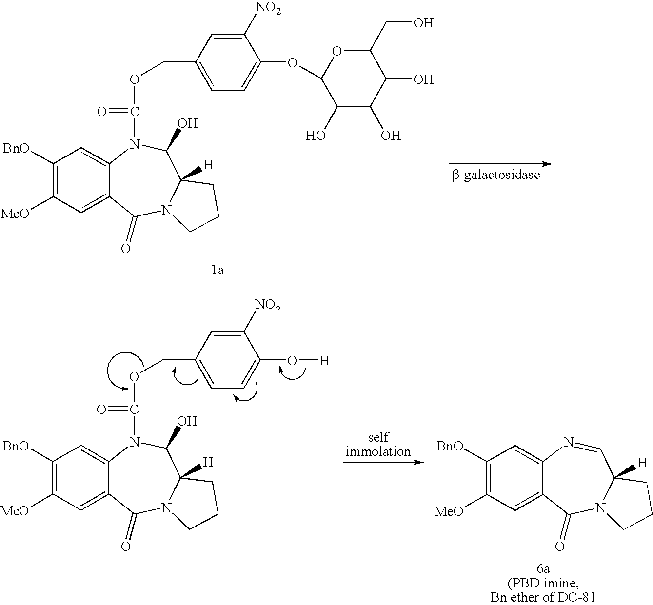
C1(COC(=O)N2C3=CC([BnO])=C([MeO])C=C3C(=O)N3C([H])(C2O)CCC3)=CC=C(O[H])C([NO2])=C1.C1([BnO])=C([MeO])C=C2C(=C1)N=CC1([H])N(C2=O)CCC1.C1(COC(=O)N2C3=CC([BnO])=C([MeO])C=C3C(=O)N3C([H])(C2O)CCC3)=CC=C(OC2C(O)C(O)C(O)C(CO)O2)C([NO2])=C1
